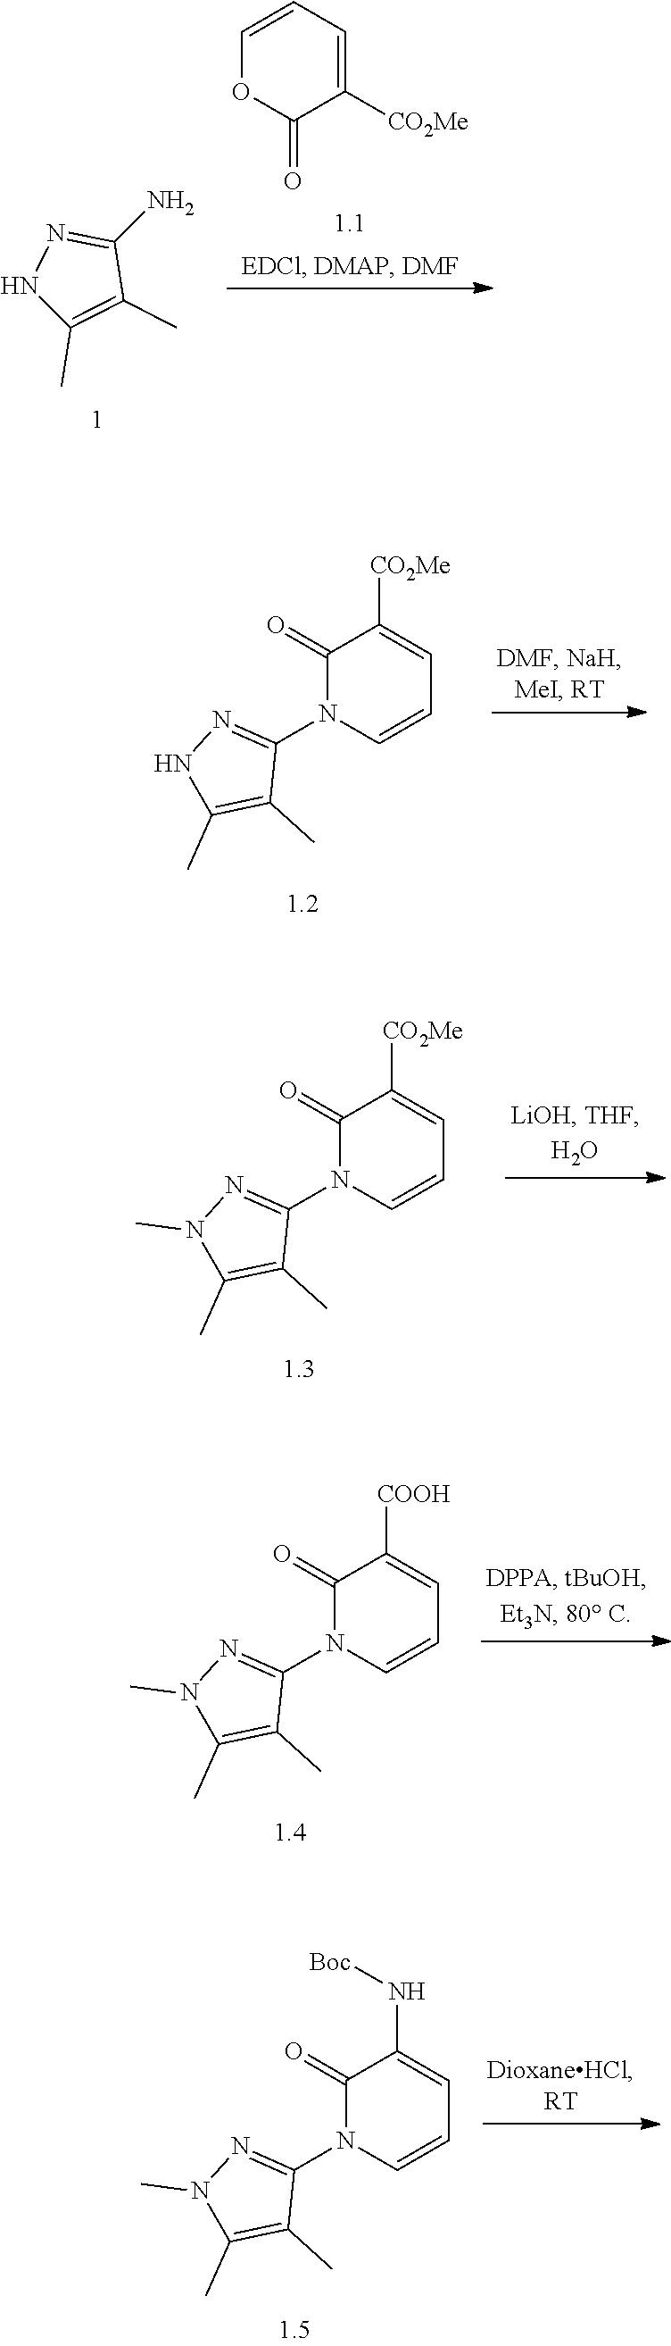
C1(=O)N(C2=NNC(C)=C2C)C=CC=C1[CO2Me].C1(=O)N(C2=NN(C)C(C)=C2C)C=CC=C1[COOH].C1(=O)N(C2=NN(C)C(C)=C2C)C=CC=C1N[Boc].N1C(C)=C(C)C(N)=N1.C1=CC=C([CO2Me])C(=O)O1.C1(=O)N(C2=NN(C)C(C)=C2C)C=CC=C1[CO2Me]
